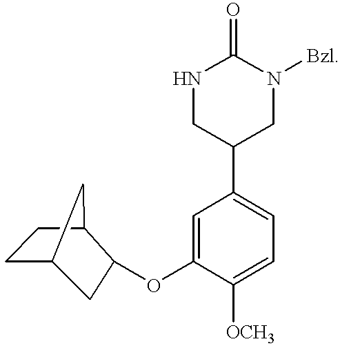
C1C2CC(OC3=CC(C4CN([Bzl])C(=O)NC4)=CC=C3[OCH3])C(C1)C2
